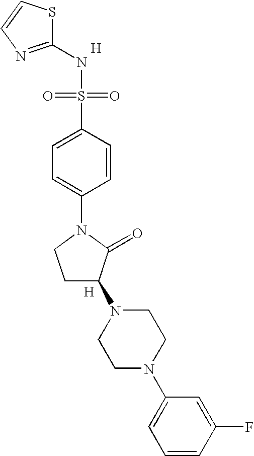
S1C(NS(=O)(=O)C2=CC=C(N3CCC(N4CCN(C5=CC=CC(F)=C5)CC4)C3=O)C=C2)=NC=C1.[H].[H]
